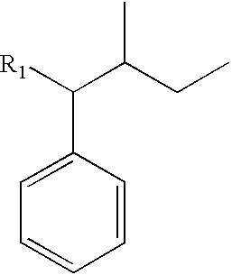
C1=C(C([R1])C(CC)C)C=CC=C1
